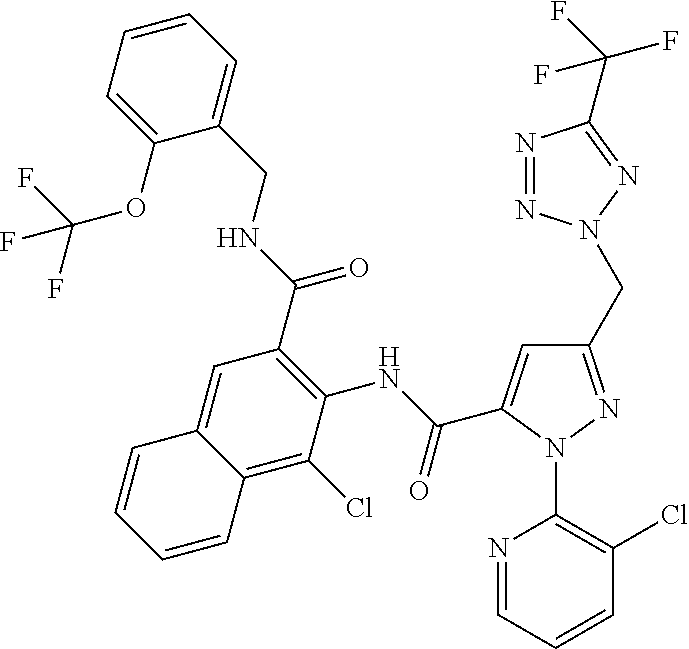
C1(OC(F)(F)F)=CC=CC=C1CNC(C1=C(NC(C2=CC(CN3N=NC(C(F)(F)F)=N3)=NN2C2=C(Cl)C=CC=N2)=O)C(Cl)=C2C(=C1)C=CC=C2)=O
